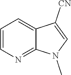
N1=C2C(=CC=C1)C([CN])=CN2C
